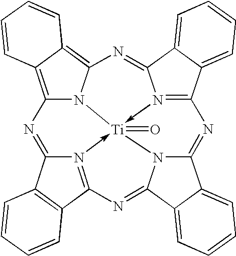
C12=C3C(=C4N1[Ti]15(=O)-N6=C(C7=CC=CC=C7C6=N4)N=C4N1C(=NC1=N->5C(=N2)C2=C1C=CC=C2)C1=CC=CC=C14)C=CC=C3
